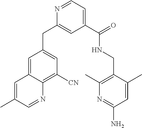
C1(CC2=CC([CN])=C3C(=C2)C=C(C)C=N3)=CC(C(NCC2=C(C)N=C(N)C=C2C)=O)=CC=N1
